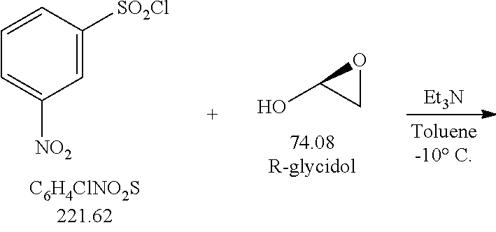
OC1CO1.[Et3N].C1=CC([SO2Cl])=CC([NO2])=C1
